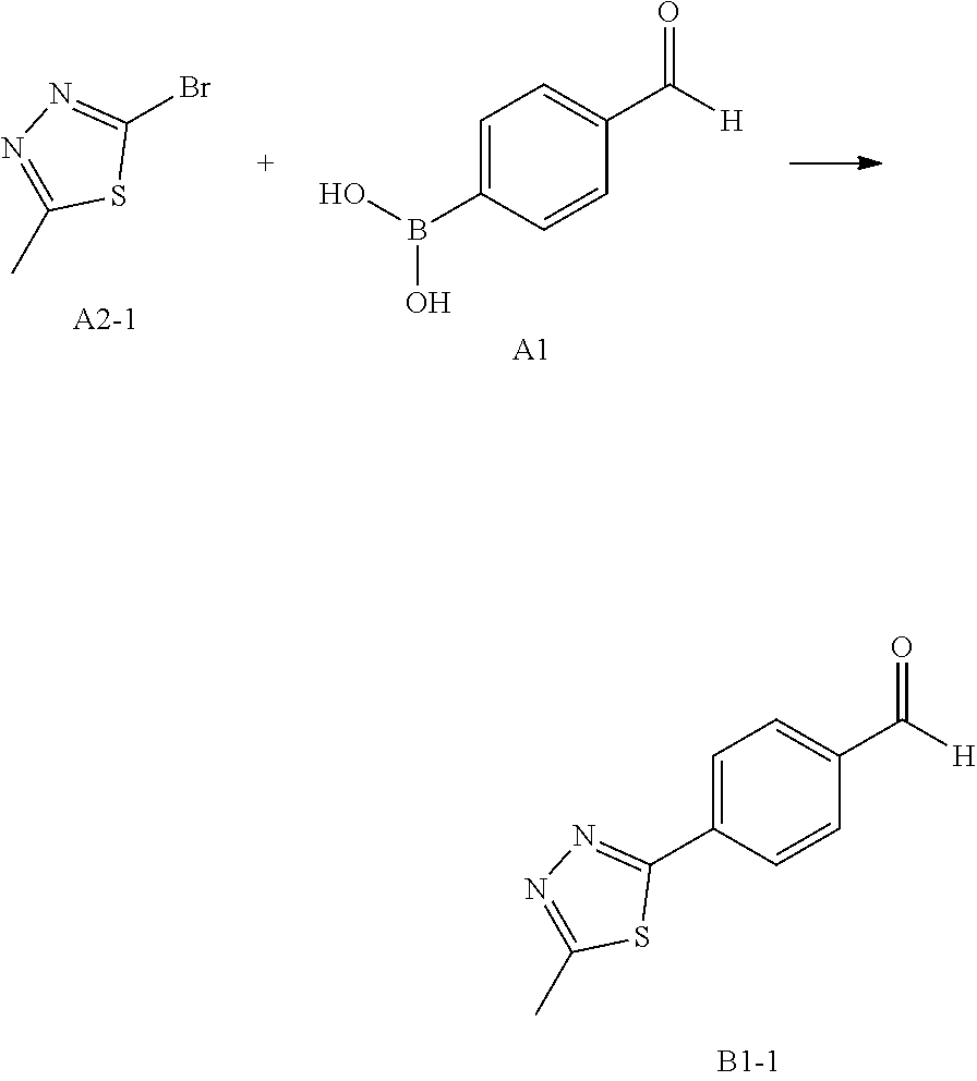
C1(Br)=NN=C(C)S1.C1=C(B(O)O)C=CC(C([H])=O)=C1.[A1].C1=C(C2=NN=C(C)S2)C=CC(C([H])=O)=C1
